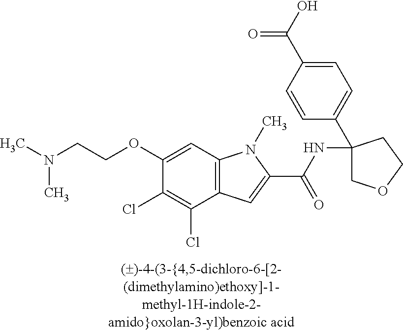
C(COC1=CC2=C(C(Cl)=C1Cl)C=C(C(NC1(C3=CC=C(C(O)=O)C=C3)COCC1)=O)N2C)N(C)C
